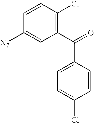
C1=CC(Cl)=C(C(C2=CC=C(Cl)C=C2)=O)C=C1[X7]
